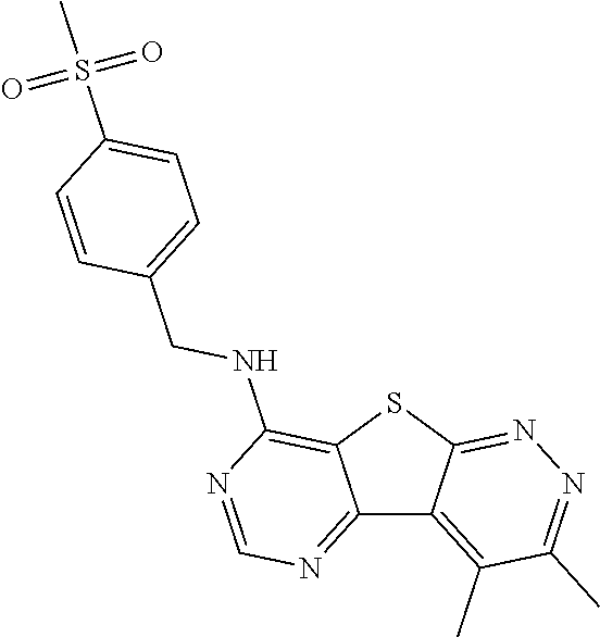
C12=NC=NC(NCC3=CC=C(S(C)(=O)=O)C=C3)=C1SC1=NN=C(C)C(C)=C21
